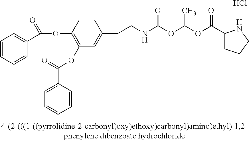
C1=CC=CC(C(OC2=C(OC(=O)C3=CC=CC=C3)C=C(CCNC(OC(OC(=O)C3CCCN3)C)=O)C=C2)=O)=C1.Cl
